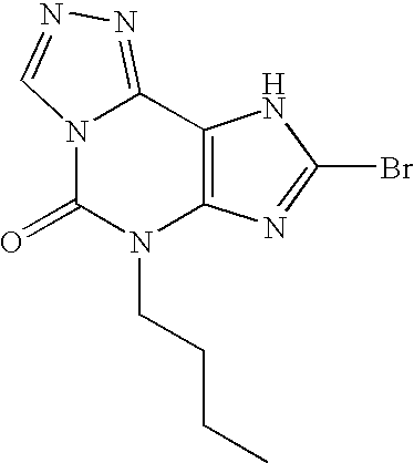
N12C(=O)N(CCCC)C3=C(C1=NN=C2)NC(Br)=N3
